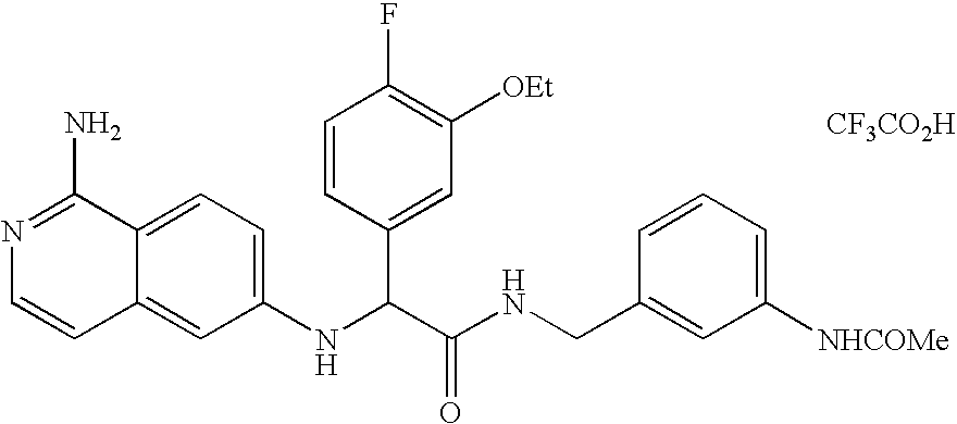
C1(NC(C(NCC2=CC([NHCOMe])=CC=C2)=O)C2=CC([OEt])=C(F)C=C2)=CC=C2C(=C1)C=CN=C2N.[CF3CO2H]
